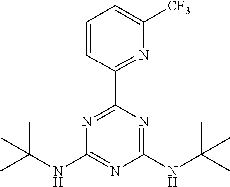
N1=C(C2=NC([CF3])=CC=C2)N=C(NC(C)(C)C)N=C1NC(C)(C)C
